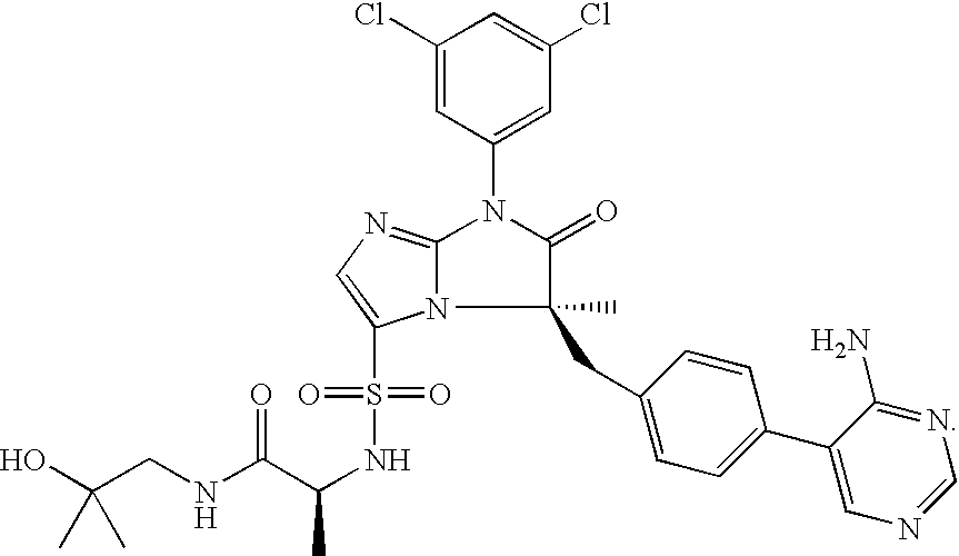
C1(Cl)=CC(N2C(=O)C(C)(CC3=CC=C(C4=CN=CN=C4N)C=C3)N3C2=NC=C3S(=O)(=O)NC(C)C(=O)NCC(O)(C)C)=CC(Cl)=C1
